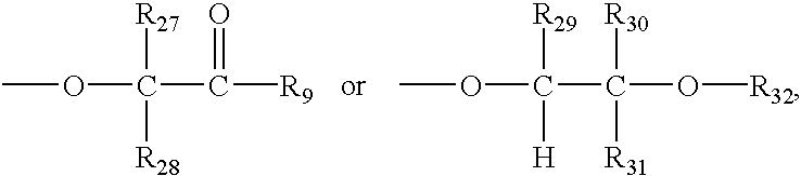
COC(C([R9])=O)([R27])[R28].COC(C(O[R32])([R30])[R31])([R29])[H]
